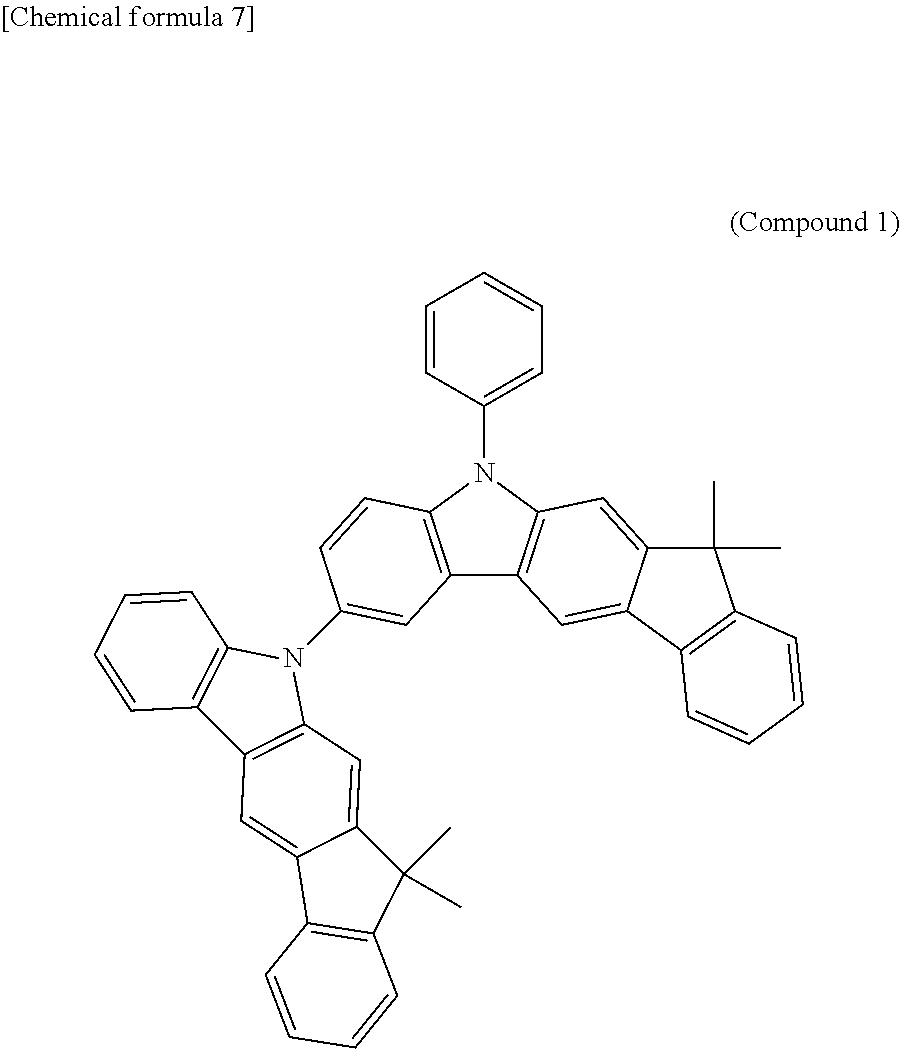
C1=CC(N2C3=C(C4=C2C=C2C(=C4)C4=C(C2(C)C)C=CC=C4)C=C(N2C4=C(C5=C2C=C2C(=C5)C5=C(C2(C)C)C=CC=C5)C=CC=C4)C=C3)=CC=C1
